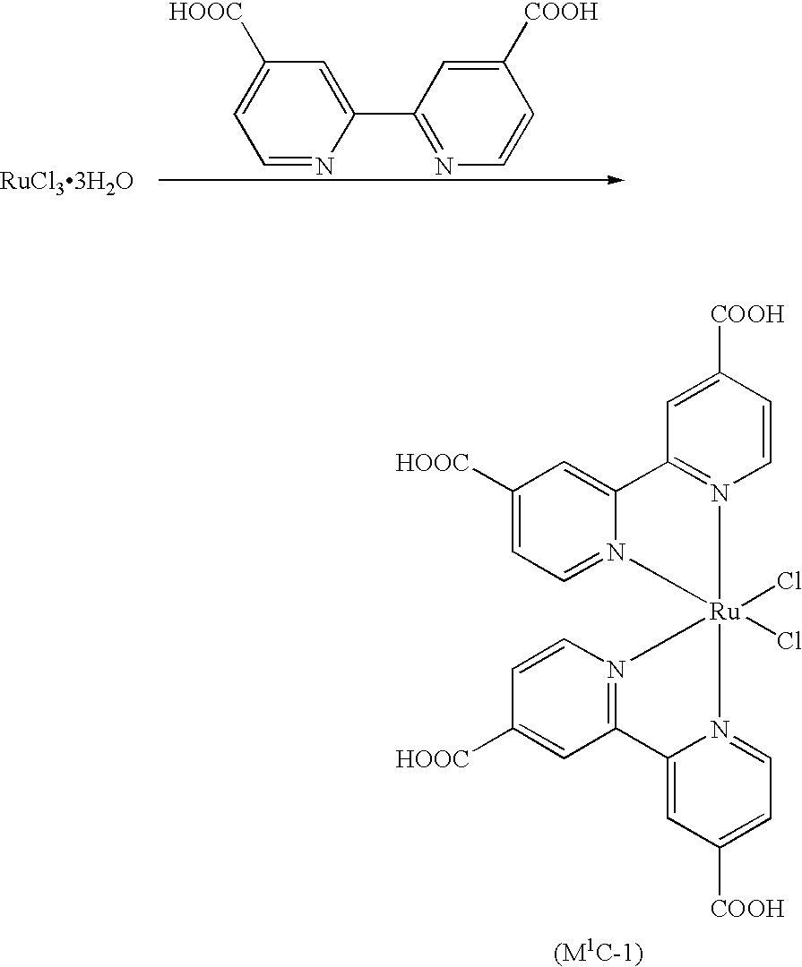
[RuCl33H2O].C1=NC(C2=NC=CC([COOH])=C2)=CC([HOOC])=C1.C1([HOOC])=CC=N2C(=C1)C1=N(C=CC([COOH])=C1)[Ru]21(Cl)(Cl)N2=C(C=C([HOOC])C=C2)C2=CC([COOH])=CC=N21
